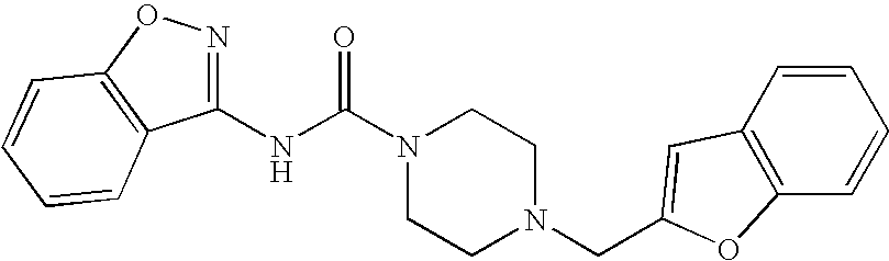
N(C(N1CCN(CC2=CC3=C(C=CC=C3)O2)CC1)=O)C1=NOC2=C1C=CC=C2
